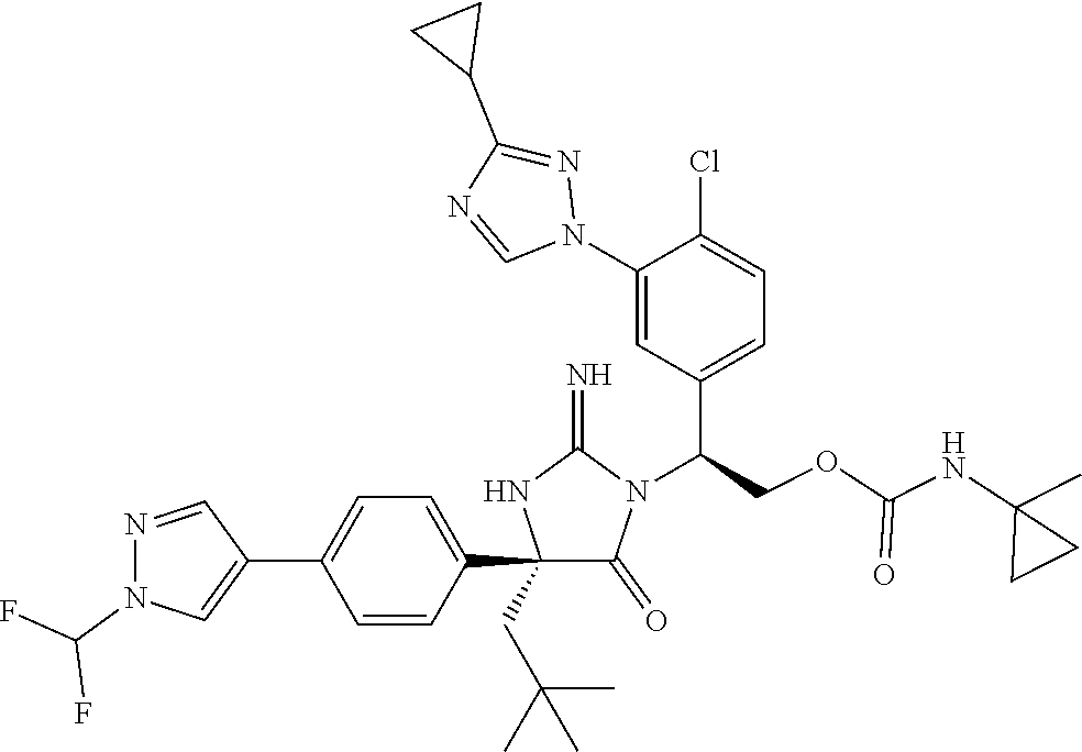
C1(C2=CC=C(C3=CN(C(F)F)N=C3)C=C2)(CC(C)(C)C)C(=O)N(C(COC(NC2(C)CC2)=O)C2=CC=C(Cl)C(N3N=C(C4CC4)N=C3)=C2)C(=N)N1
